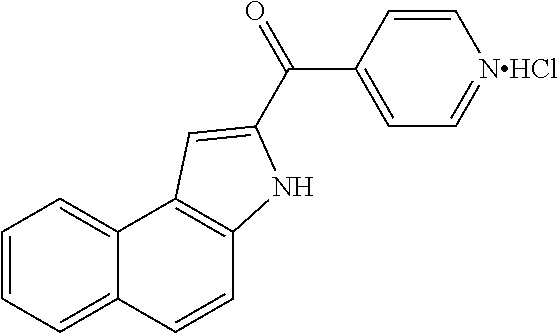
C1=CC2=CC=CC=C2C2=C1NC(C(=O)C1=CC=[NHCl]C=C1)=C2
